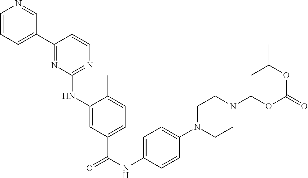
C1=CC=C(C2=NC(NC3=CC(C(NC4=CC=C(N5CCN(COC(=O)OC(C)C)CC5)C=C4)=O)=CC=C3C)=NC=C2)C=N1
